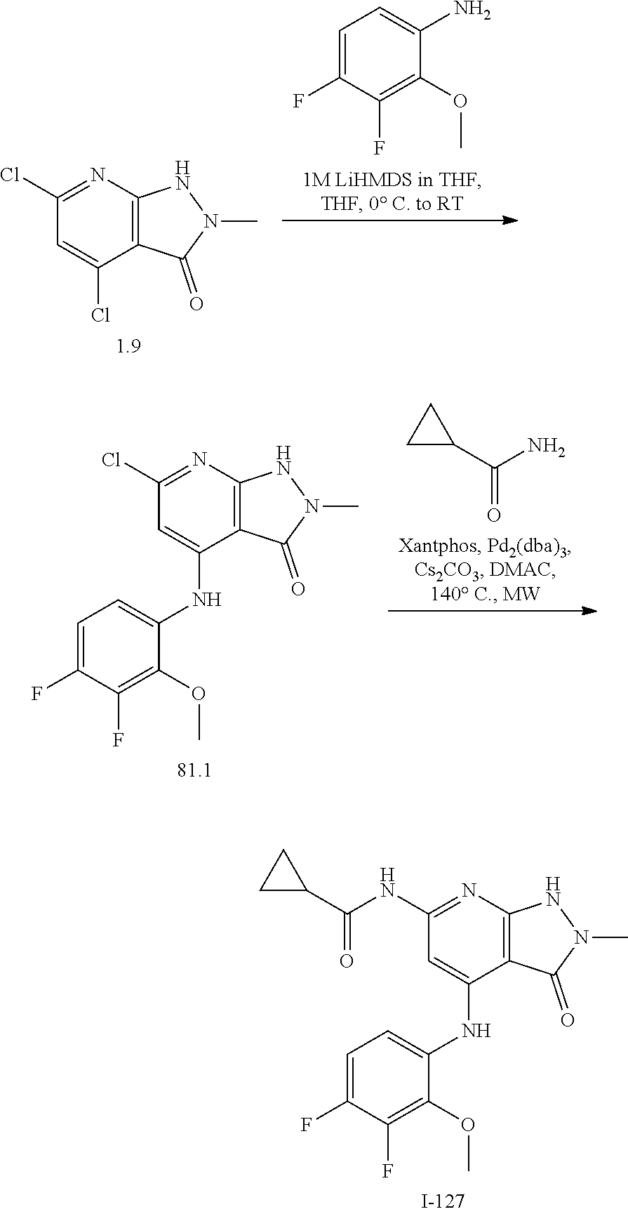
N1N(C)C(=O)C2=C1N=C(Cl)C=C2Cl.C1=C(N)C(OC)=C(F)C(F)=C1.C1(C(=O)N)CC1.N1N(C)C(=O)C2=C1N=C(Cl)C=C2NC1=CC=C(F)C(F)=C1OC.N1N(C)C(=O)C2=C1N=C(NC(C1CC1)=O)C=C2NC1=CC=C(F)C(F)=C1OC
